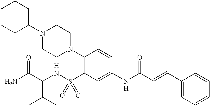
[H].[H].NC(C(NS(C1=C(N2CCN(C3CCCCC3)CC2)C=CC(NC(C=CC2=CC=CC=C2)=O)=C1)(=O)=O)C(C)C)=O
